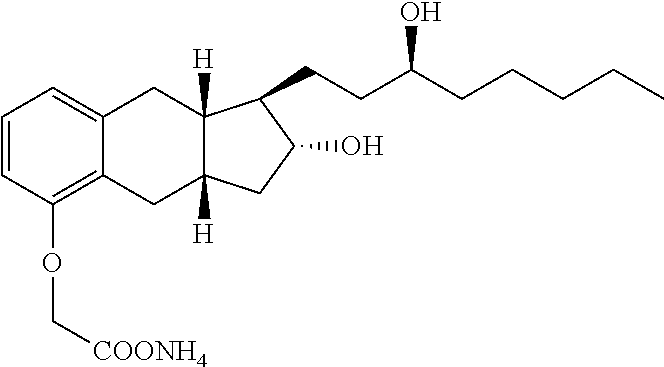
C1=CC(OC[COONH4])=C2C(=C1)CC1([H])C([H])(C2)CC(O)C1CCC(CCCCC)O
